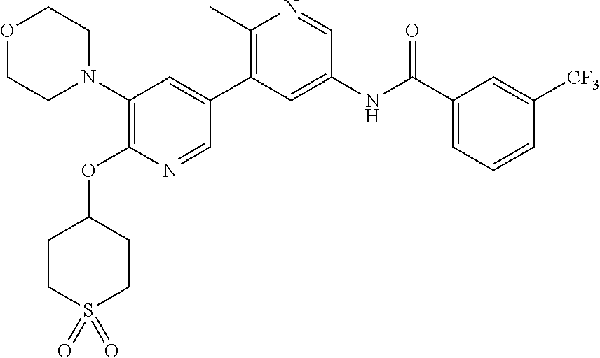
C1(N2CCOCC2)=C(OC2CCS(=O)(=O)CC2)N=CC(C2=C(C)N=CC(NC(C3=CC=CC([CF3])=C3)=O)=C2)=C1
